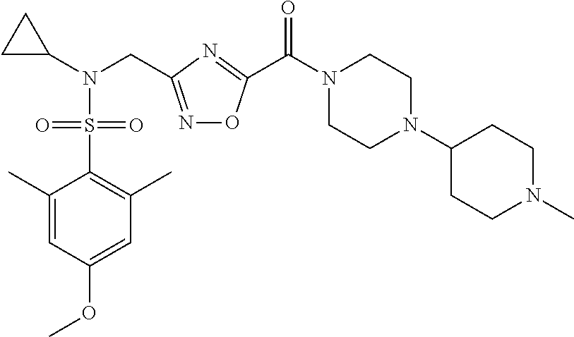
C1=C(OC)C=C(C)C(S(N(C2CC2)CC2=NOC(C(N3CCN(C4CCN(C)CC4)CC3)=O)=N2)(=O)=O)=C1C
